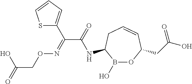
N(C1B(O)OC(CC(O)=O)C=CC1)C(C(=NOCC(=O)O)C1=CC=CS1)=O
